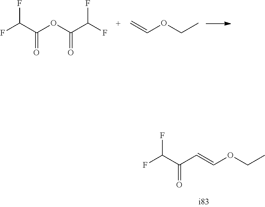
FC(F)C(=O)OC(=O)C(F)F.C=COCC.FC(F)C(=O)C=COCC
